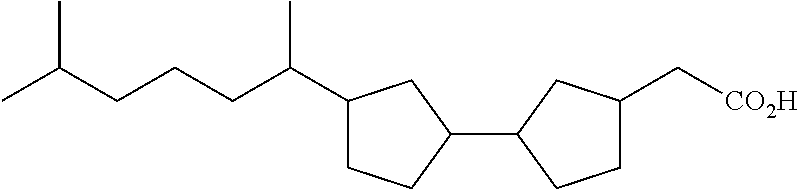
CC(CCCC(C1CCC(C2CCC(C[CO2H])C2)C1)C)C
